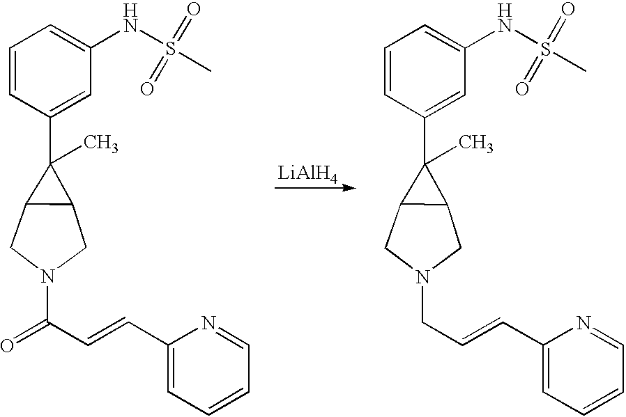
C1=CC(C2(C)C3C2CN(CC=CC2=CC=CC=N2)C3)=CC(NS(C)(=O)=O)=C1.[LiAlH4].C1=CC(C2(C)C3C2CN(C(C=CC2=CC=CC=N2)=O)C3)=CC(NS(C)(=O)=O)=C1
